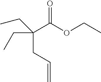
C(C(OCC)=O)(CC)(CC=C)CC
